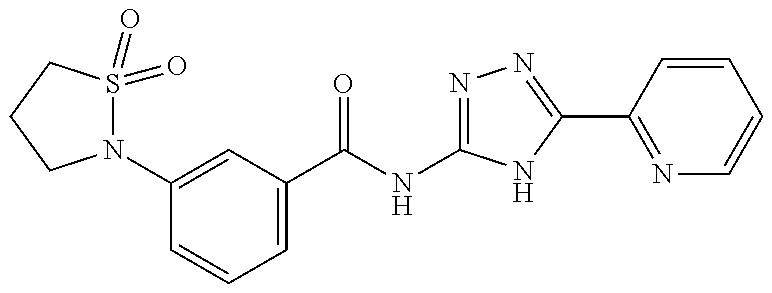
C1(C(NC2=NN=C(C3=NC=CC=C3)N2)=O)=CC=CC(N2S(=O)(=O)CCC2)=C1
